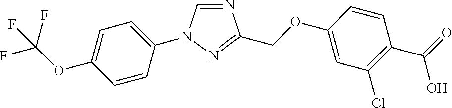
N1=CN(C2=CC=C(OC(F)(F)F)C=C2)N=C1COC1=CC(Cl)=C(C(=O)O)C=C1
